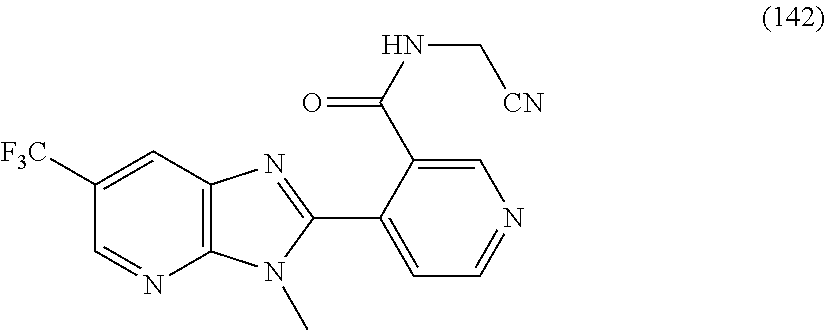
C1([F3C])=CC2=C(N=C1)N(C)C(C1=CC=NC=C1C(NC[CN])=O)=N2
